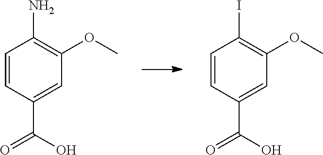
C1=CC(C(O)=O)=CC(OC)=C1N.C1=CC(C(O)=O)=CC(OC)=C1I
